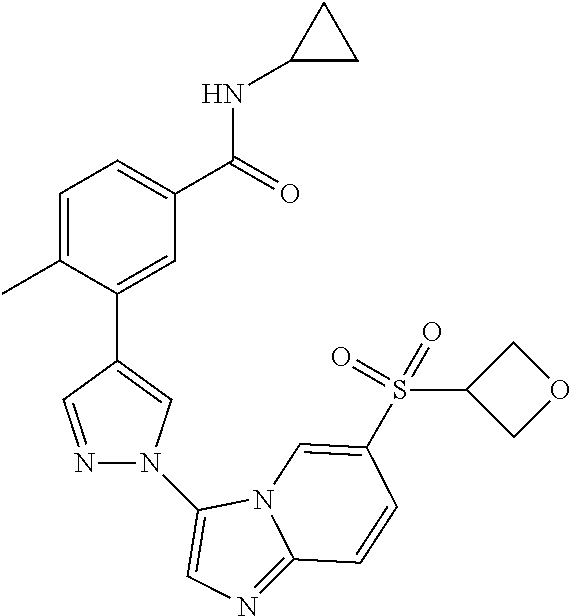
C1=C(C)C(C2=CN(C3=CN=C4N3C=C(S(=O)(C3COC3)=O)C=C4)N=C2)=CC(C(=O)NC2CC2)=C1
